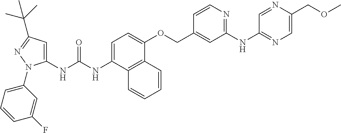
N(C(NC1=CC(C(C)(C)C)=NN1C1=CC=CC(F)=C1)=O)C1=CC=C(OCC2=CC(NC3=NC=C(COC)N=C3)=NC=C2)C2=C1C=CC=C2
